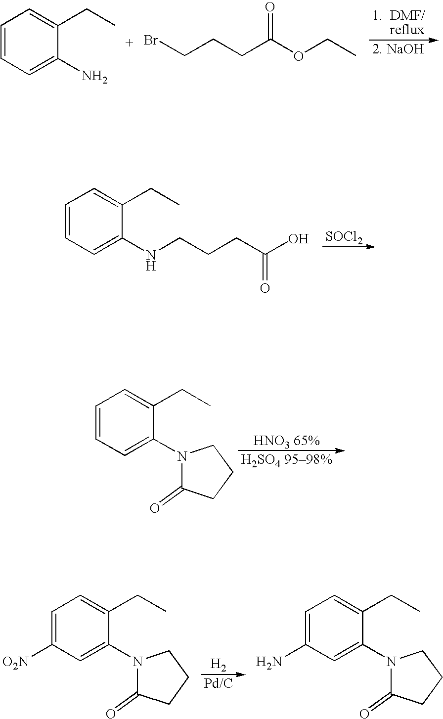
C1=CC=C(N)C(CC)=C1.BrCCCC(OCC)=O.[SOCl2].C1=CC=C(NCCCC(O)=O)C(CC)=C1.[HNO3 65%].[H2SO4 9598%].C1=CC=C(N2C(=O)CCC2)C(CC)=C1.[H2].[Pd/C].C1=C([O2N])C=C(N2C(=O)CCC2)C(CC)=C1.C1=C(N)C=C(N2C(=O)CCC2)C(CC)=C1
